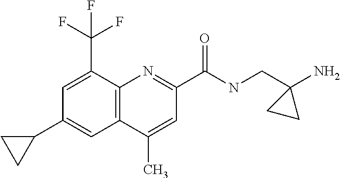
C1(C)=CC(C(NCC2(N)CC2)=O)=NC2=C1C=C(C1CC1)C=C2C(F)(F)F
